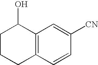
C1CCC2=C(C1O)C=C([CN])C=C2
